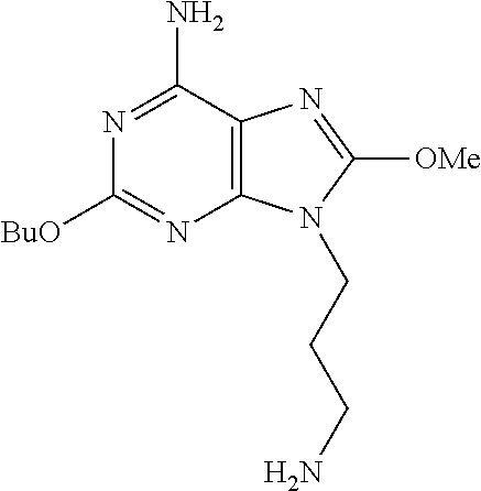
C12=C(C(N)=NC([BuO])=N1)N=C([OMe])N2CCCN
